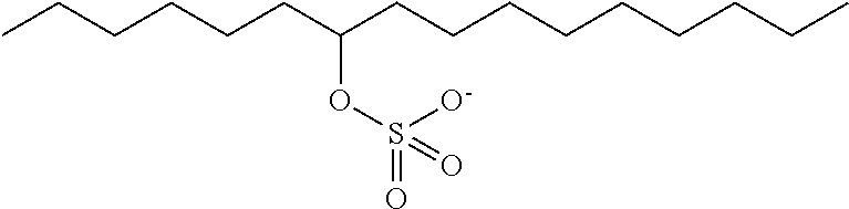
CCCCCCC(CCCCCCCCC)OS(=O)([O-])=O
